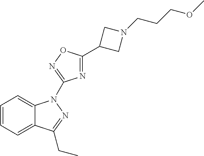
C1=CC=C2C(=C1)N(C1=NOC(C3CN(CCCOC)C3)=N1)N=C2CC
